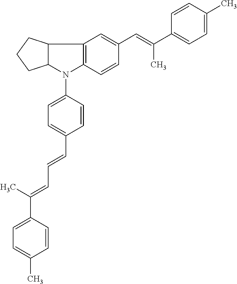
C12=C(C=CC(C=C(C)C3=CC=C(C)C=C3)=C1)N(C1=CC=C(C=CC=C(C)C3=CC=C(C)C=C3)C=C1)C1C2CCC1
